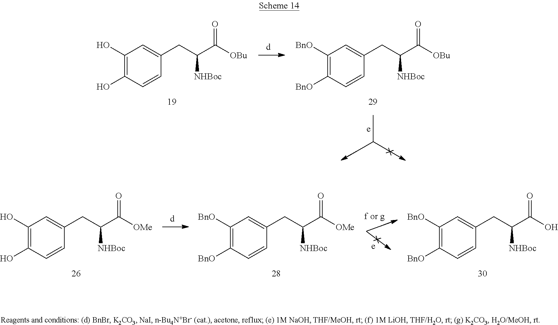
C1([BnO])=C([BnO])C=CC(CC(C([OBu])=O)[NHBoc])=C1.C1(O)=C(O)C=CC(CC(C([OBu])=O)[NHBoc])=C1.C1(O)=C(O)C=CC(CC(C([OMe])=O)[NHBoc])=C1.C1([BnO])=C([BnO])C=CC(CC(C([OMe])=O)[NHBoc])=C1.C1([BnO])=C([BnO])C=CC(CC(C(O)=O)[NHBoc])=C1
